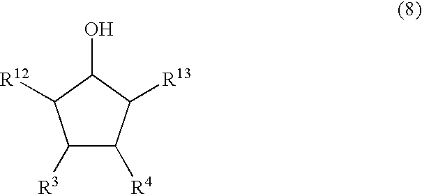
C1([R3])C([R4])C([R13])C(O)C1[R12]
